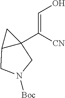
C12C(C([CN])=CO)(C1)CN([Boc])C2
